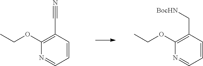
C1(OCC)=C(C#N)C=CC=N1.C1(OCC)=C(C[BocHN])C=CC=N1
